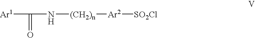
[Ar1]C(=O)N[(CH2)n][Ar2][SO2Cl]
